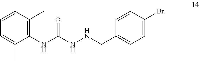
C1(NC(NNCC2=CC=C(Br)C=C2)=O)=C(C)C=CC=C1C
